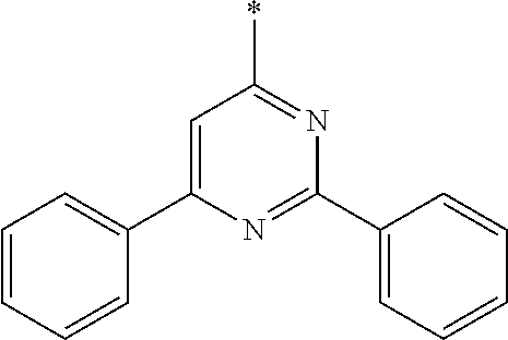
C1=C(C2=CC=CC=C2)N=C(C2=CC=CC=C2)N=C1*
